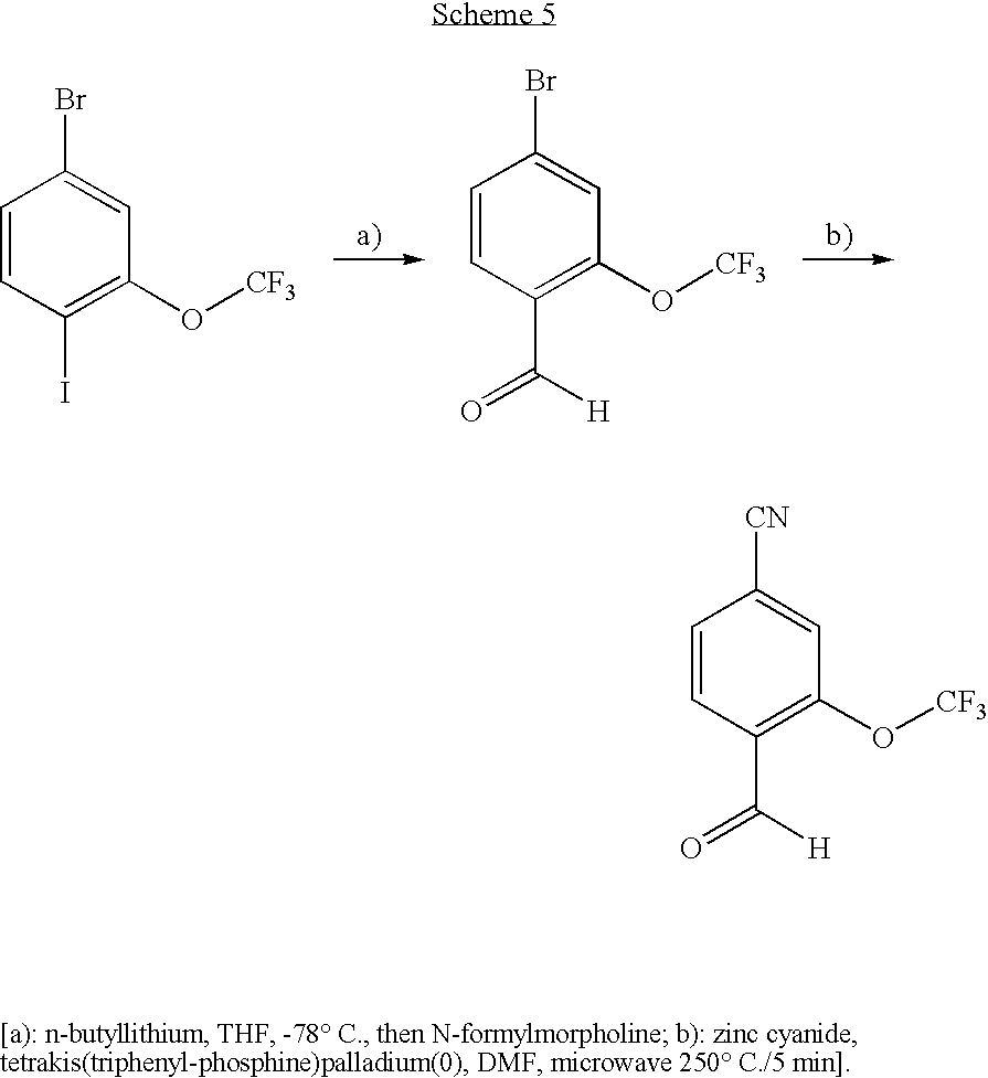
C1=CC(I)=C(O[CF3])C=C1Br.C1=CC(C(=O)[H])=C(O[CF3])C=C1Br.C1=CC(C(=O)[H])=C(O[CF3])C=C1[CN]
